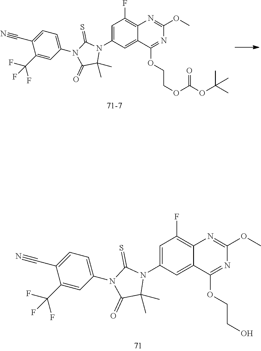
C1=C(N2C(C)(C)C(=O)N(C3=CC=C(C#N)C(C(F)(F)F)=C3)C2=S)C=C2C(=C1F)N=C(OC)N=C2OCCOC(OC(C)(C)C)=O.C1=C(N2C(C)(C)C(=O)N(C3=CC=C(C#N)C(C(F)(F)F)=C3)C2=S)C=C2C(=C1F)N=C(OC)N=C2OCCO
